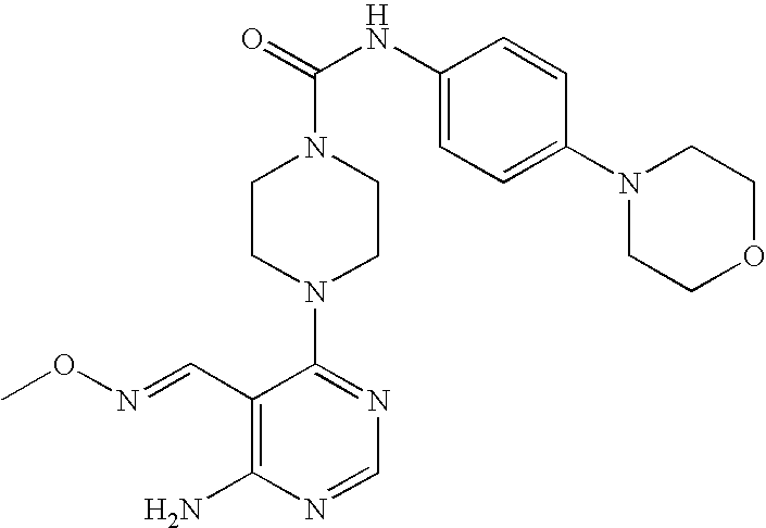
C1CN(C2=NC=NC(N)=C2C=NOC)CCN1C(=O)NC1=CC=C(N2CCOCC2)C=C1
